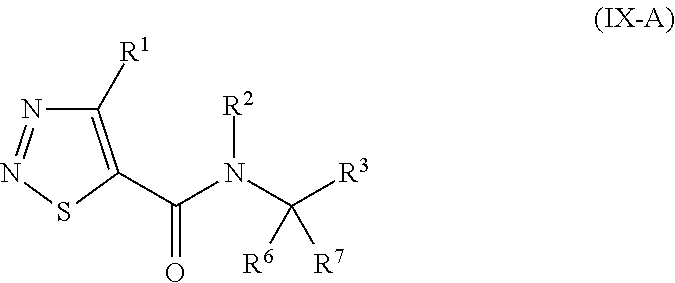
C1([R1])=C(C(N(C([R3])([R6])[R7])[R2])=O)SN=N1
